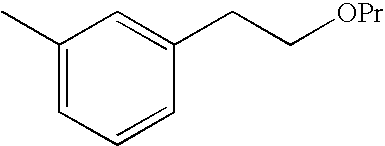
C1(C)=CC=CC(CC[OPr])=C1
